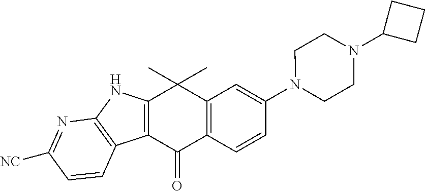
C12=C(C(=O)C3=C(C1(C)C)C=C(N1CCN(C4CCC4)CC1)C=C3)C1=C(N2)N=C([NC])C=C1
